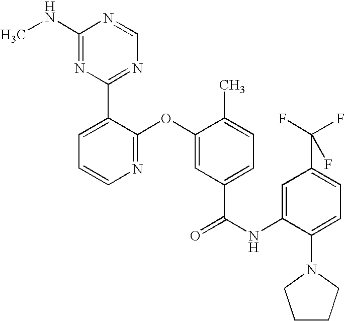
N1=C(OC2=CC(C(NC3=CC(C(F)(F)F)=CC=C3N3CCCC3)=O)=CC=C2C)C(C2=NC=NC(NC)=N2)=CC=C1
